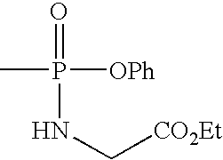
CP([OPh])(=O)NC[CO2Et]
